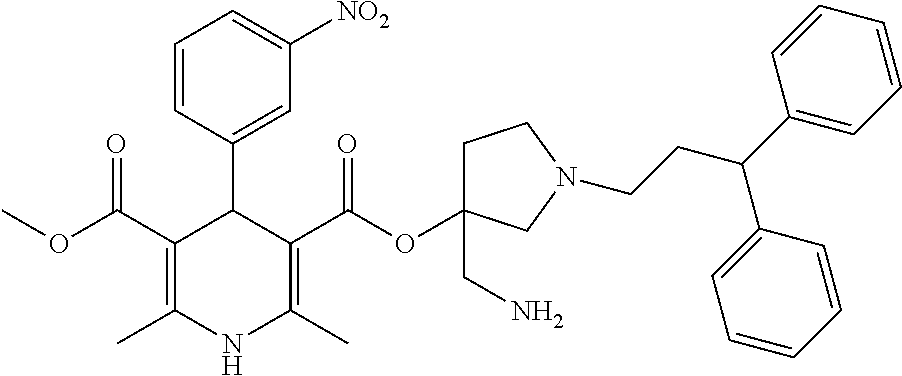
C1(C(OC)=O)=C(C)NC(C)=C(C(OC2(CN)CCN(CCC(C3=CC=CC=C3)C3=CC=CC=C3)C2)=O)C1C1=CC([NO2])=CC=C1
